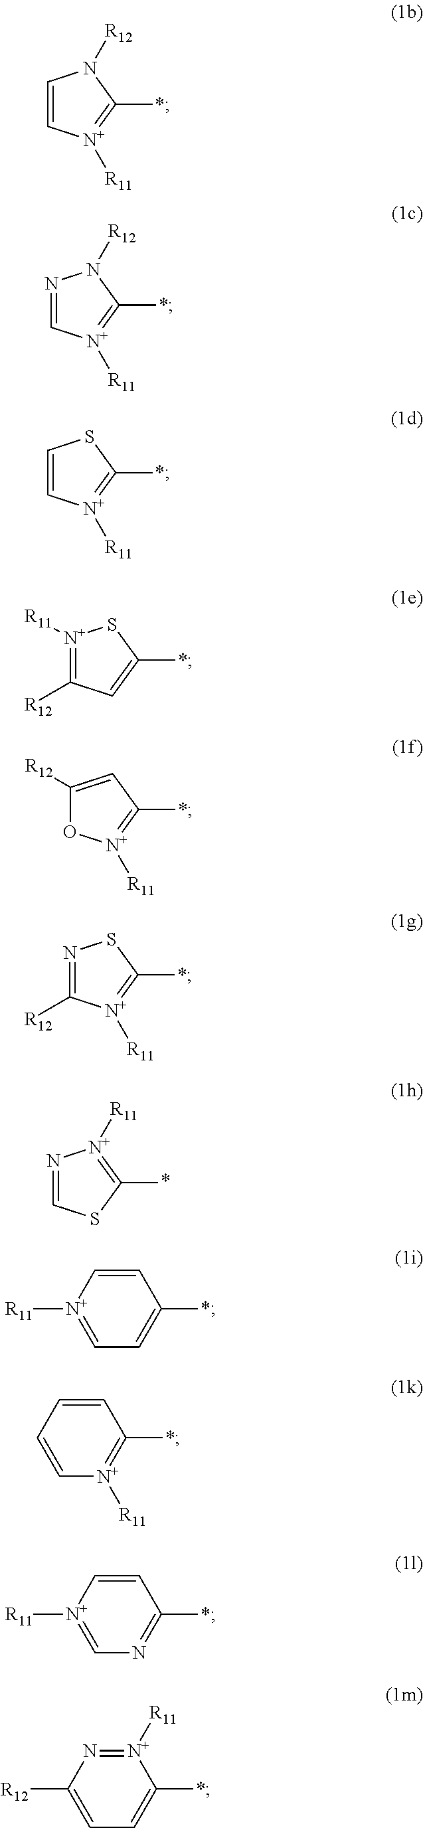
C1=C[N+]([R11])=C(*)N1[R12].N1=C[N+]([R11])=C(*)N1[R12].C1=C[N+]([R11])=C(*)S1.[N+]1([R11])=C([R12])C=C(*)S1.C1([R12])=CC(*)=[N+]([R11])O1.N1=C([R12])[N+]([R11])=C(*)S1.N1=CSC(*)=[N+]1[R11].[R11][N+]1=CC=C(*)C=C1.C1=C[N+]([R11])=C(*)C=C1.[R11][N+]1=CN=C(*)C=C1.[R12]C1=CC=C(*)[N+]([R11])=N1
